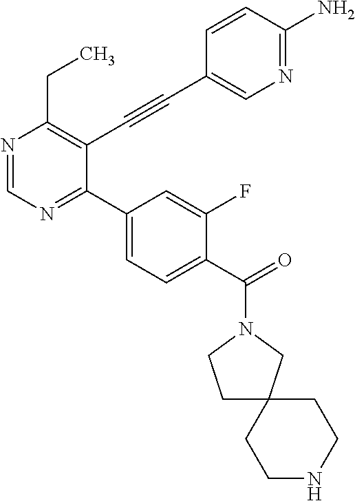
N1=CN=C(C2=CC=C(C(=O)N3CC4(CC3)CCNCC4)C(F)=C2)C(C#CC2=CN=C(N)C=C2)=C1CC
